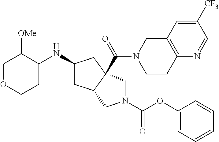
C1OCCC(NC2CC3C(C(=O)N4CCC5=C(C4)C=C([CF3])C=N5)(C2)CN(C(OC2=CC=CC=C2)=O)C3)C1[OMe]
